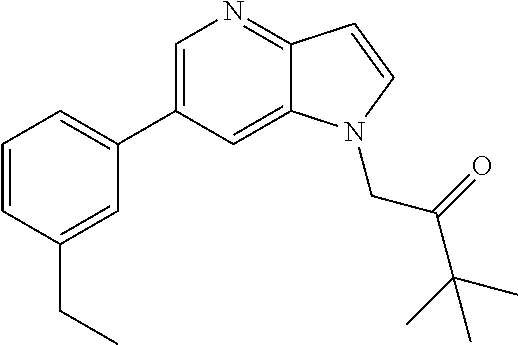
C1=C(C2=CC=CC(CC)=C2)C=C2C(=N1)C=CN2CC(C(C)(C)C)=O
